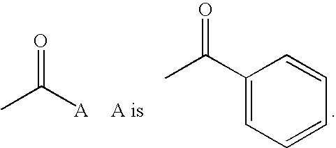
CC([A])=O.CC(C1=CC=CC=C1)=O
